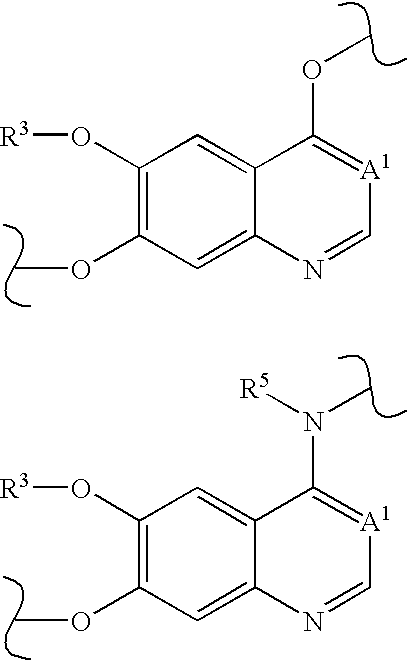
C1(O[R3])=C(OC)C=C2C(=C1)C(OC)=[A1]C=N2.C1(O[R3])=C(OC)C=C2C(=C1)C(N(C)[R5])=[A1]C=N2
